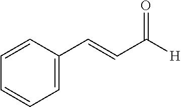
C1=C(C=CC([H])=O)C=CC=C1
